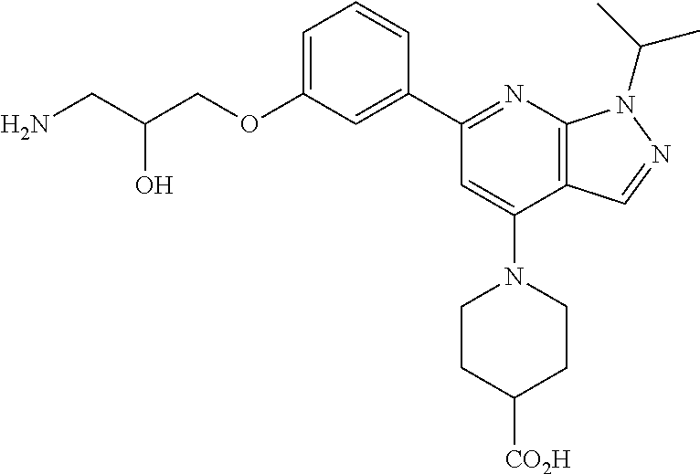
NCC(COC1=CC=CC(C2=NC3=C(C(N4CCC([CO2H])CC4)=C2)C=NN3C(C)C)=C1)O
